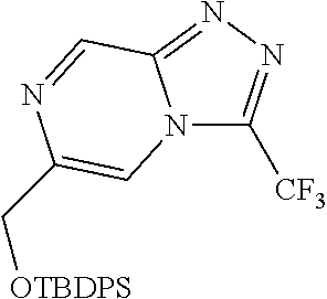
N12C([CF3])=NN=C1C=NC(C[OTBDPS])=C2
